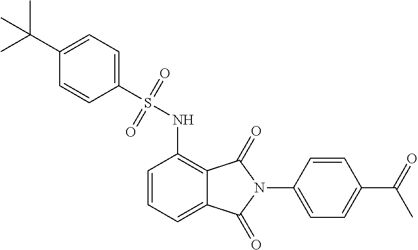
C1=CC=C2C(=C1NS(C1=CC=C(C(C)(C)C)C=C1)(=O)=O)C(=O)N(C1=CC=C(C(=O)C)C=C1)C2=O
